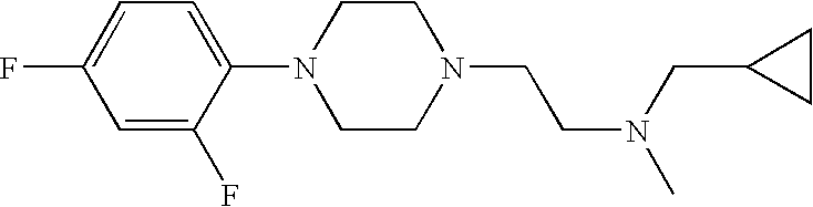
FC1=CC=C(N2CCN(CCN(C)CC3CC3)CC2)C(F)=C1
